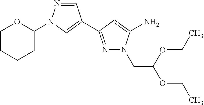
C1CCCC(N2N=CC(C3=NN(CC(OCC)OCC)C(N)=C3)=C2)O1
